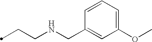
C(CNCC1=CC(OC)=CC=C1)C
